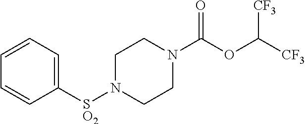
[SO2](N1CCN(C(OC([CF3])[CF3])=O)CC1)C1=CC=CC=C1
